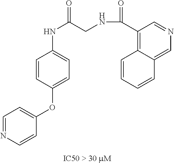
C1=CC(OC2=CC=NC=C2)=CC=C1NC(CNC(C1=C2C(=CN=C1)C=CC=C2)=O)=O
